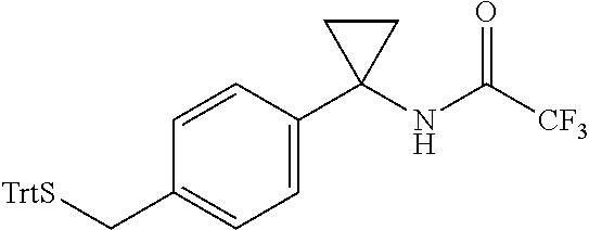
C1=C(C2(NC([CF3])=O)CC2)C=CC(C[TrtS])=C1
